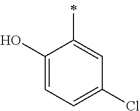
C1(O)=CC=C(Cl)C=C1C
